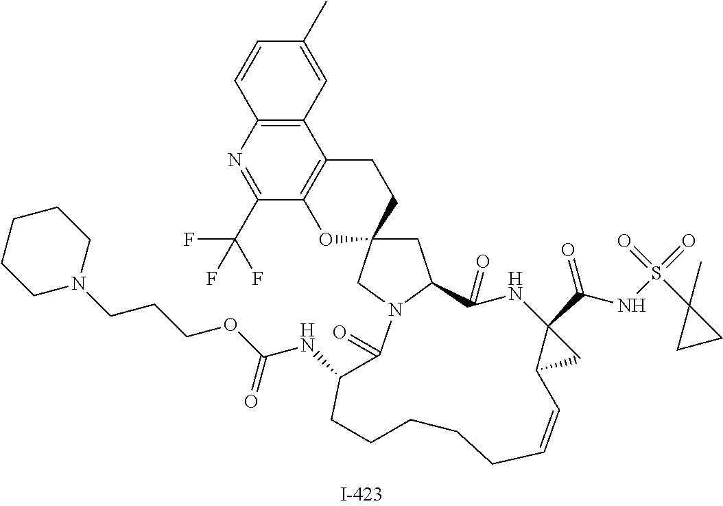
C1=CC2=C(C=C1C)C1=C(C(C(F)(F)F)=N2)OC2(CC1)CC1N(C2)C(=O)C(NC(OCCCN2CCCCC2)=O)CCCCCC=CC2C(C(NS(C3(C)CC3)(=O)=O)=O)(C2)NC1=O
